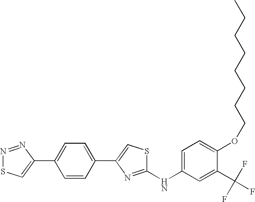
C1(NC2=CC=C(OCCCCCCCC)C(C(F)(F)F)=C2)=NC(C2=CC=C(C3=CSN=N3)C=C2)=CS1
